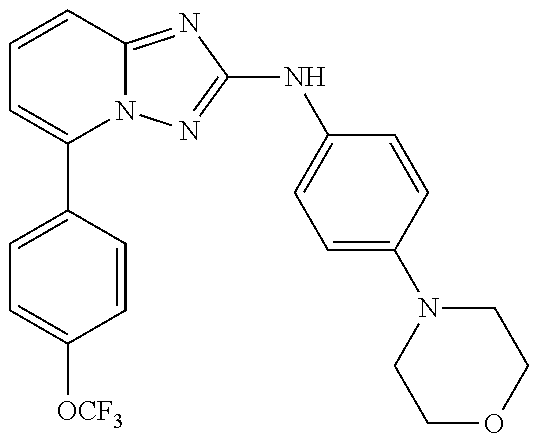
C1(C2=CC=C([OCF3])C=C2)=CC=CC2=NC(NC3=CC=C(N4CCOCC4)C=C3)=NN12
